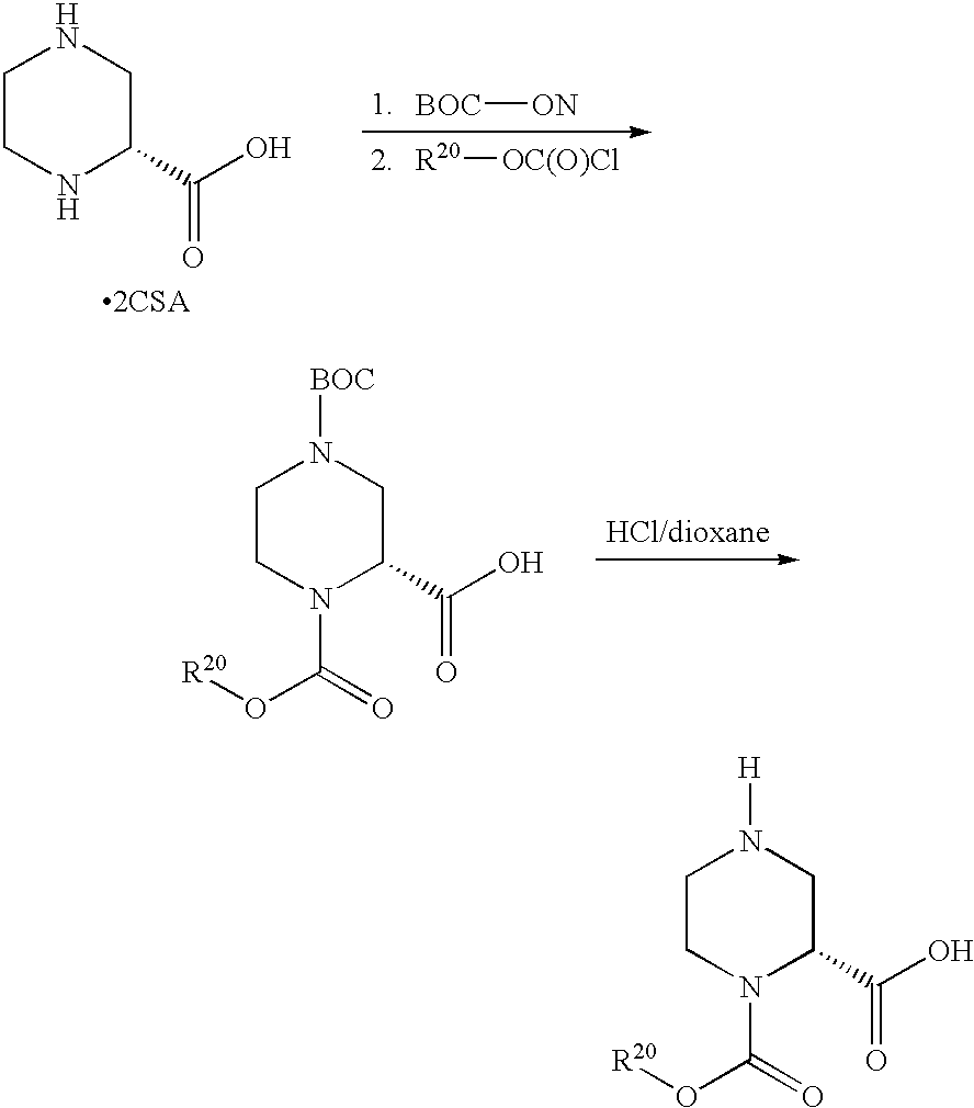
[2CSA].C1CNC(C(O)=O)CN1.[BOC][ON].[R20][OC(O)Cl].C1CN(C(=O)O[R20])C(C(O)=O)CN1[BOC].C1CN(C(=O)O[R20])C(C(O)=O)CN1[H]
